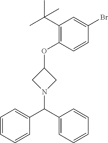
C1N(C(C2=CC=CC=C2)C2=CC=CC=C2)CC1OC1=C(C(C)(C)C)C=C(Br)C=C1
